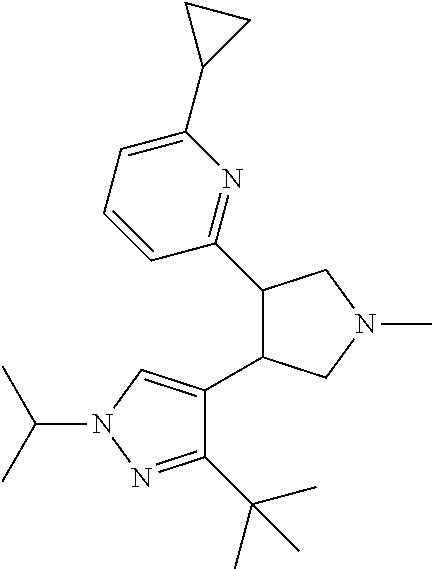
C1(C(C)(C)C)=NN(C(C)C)C=C1C1C(C2=NC(C3CC3)=CC=C2)CN(C)C1
